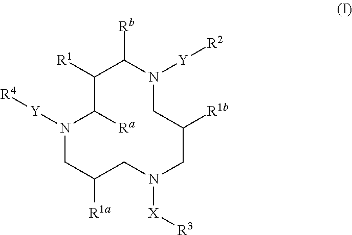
C1([R1])C([Ra])N([Y][R4])CC([R1a])CN([X][R3])CC([R1b])CN([Y][R2])C1[Rb]
